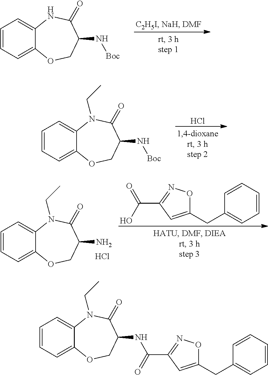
C1=CC=C2C(=C1)N(CC)C(=O)C(NC(=O)C1=NOC(CC3=CC=CC=C3)=C1)CO2.C1=CC=C2C(=C1)NC(=O)C(N[Boc])CO2.Cl.C1=CC=C2C(=C1)N(CC)C(=O)C(N[Boc])CO2.C1=CC=C2C(=C1)N(CC)C(=O)C(N)CO2.Cl.C(C1=NOC(CC2=CC=CC=C2)=C1)(O)=O
